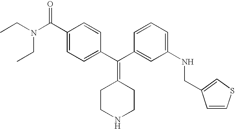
CCN(CC)C(C1=CC=C(C(C2=CC(NCC3=CSC=C3)=CC=C2)=C2CCNCC2)C=C1)=O
